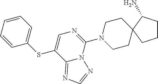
C1=CC=CC=C1SC1=CN=C(N2CCC3(CC2)C(N)CCC3)N2C1=NC=N2
